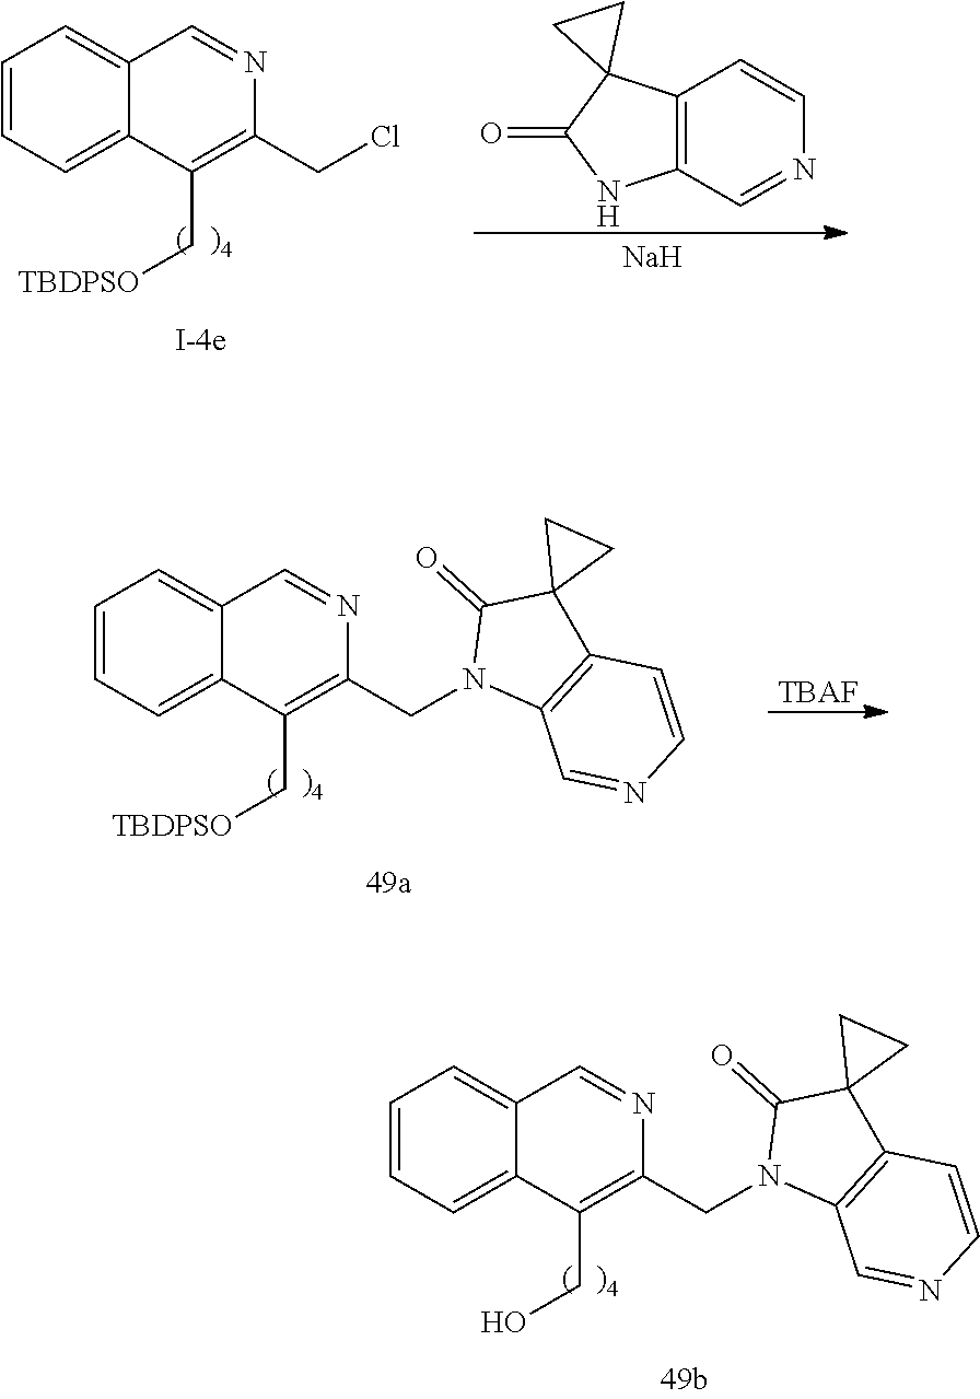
C12=C(C=NC=C1)NC(=O)C21CC1.C1=CC=C2C(=C1)C=NC(CCl)=C2C[TBDPSO].[Na].N1(CC2=C(C[TBDPSO])C3=CC=CC=C3C=N2)C2=C(C3(C1=O)CC3)C=CN=C2.[TBAF].N1(CC2=C(CO)C3=CC=CC=C3C=N2)C2=C(C3(C1=O)CC3)C=CN=C2
